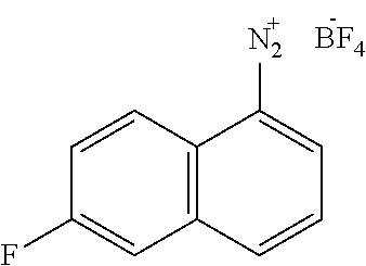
C12=C(C=CC(F)=C1)C([N2])=CC=C2.[BF4]
